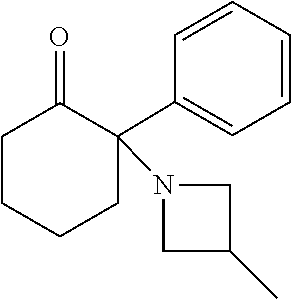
C1(C2(N3CC(C)C3)CCCCC2=O)=CC=CC=C1
